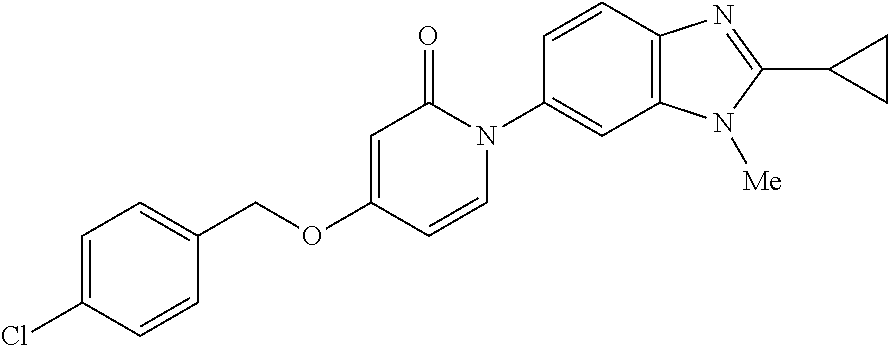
C1=C(Cl)C=CC(COC2=CC(=O)N(C3=CC4=C(C=C3)N=C(C3CC3)N4[Me])C=C2)=C1
